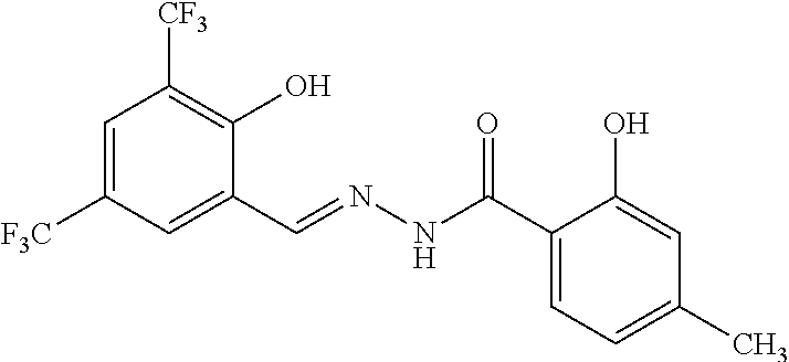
C1=C([F3C])C=C(C=NNC(C2=CC=C(C)C=C2O)=O)C(O)=C1[CF3]
